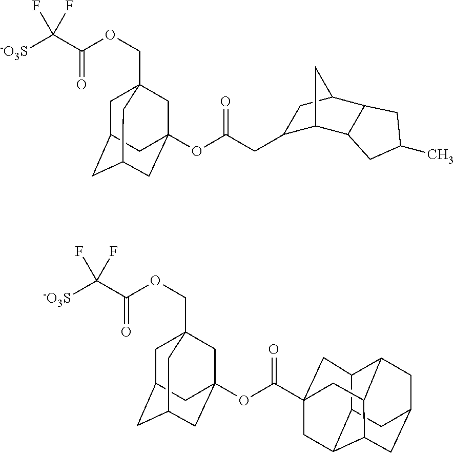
C(OC(C([-O3S])(F)F)=O)C12CC3CC(CC(OC(CC4C5C6C(C(C4)C5)CC(C)C6)=O)(C1)C3)C2.C(OC(C([-O3S])(F)F)=O)C12CC3CC(CC(OC(=O)C45CC6C7CC8CC(C(C6C8)C4)C7C5)(C1)C3)C2
